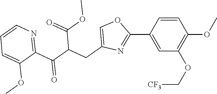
C1=CC(C2=NC(CC(C(C3=NC=CC=C3OC)=O)C(OC)=O)=CO2)=CC(OC[CF3])=C1OC
